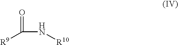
[R9]C(N[R10])=O
